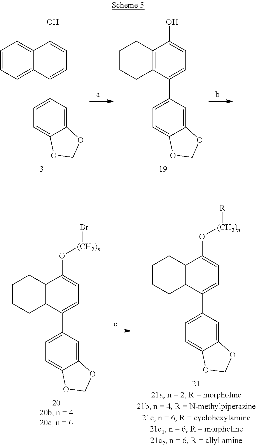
C1=CC=C2C(=C1)C(O)=CC=C2C1=CC=C2C(=C1)OCO2.C1CCC2=C(C1)C(O)=CC=C2C1=CC=C2C(=C1)OCO2.C1CCC2C(C1)C(O[(CH2)n]Br)=CC=C2C1=CC=C2C(=C1)OCO2.C1CCC2C(C1)C(O[(CH2)n][R])=CC=C2C1=CC=C2C(=C1)OCO2
